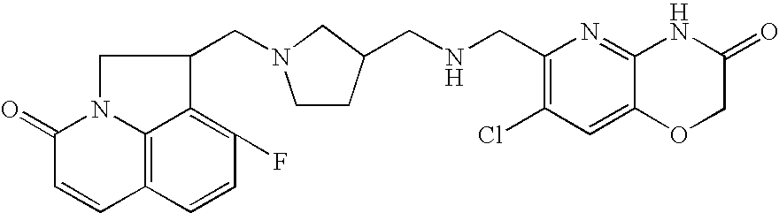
C1CC(CNCC2=C(Cl)C=C3C(=N2)NC(=O)CO3)CN1CC1CN2C3=C(C=CC(F)=C13)C=CC2=O
